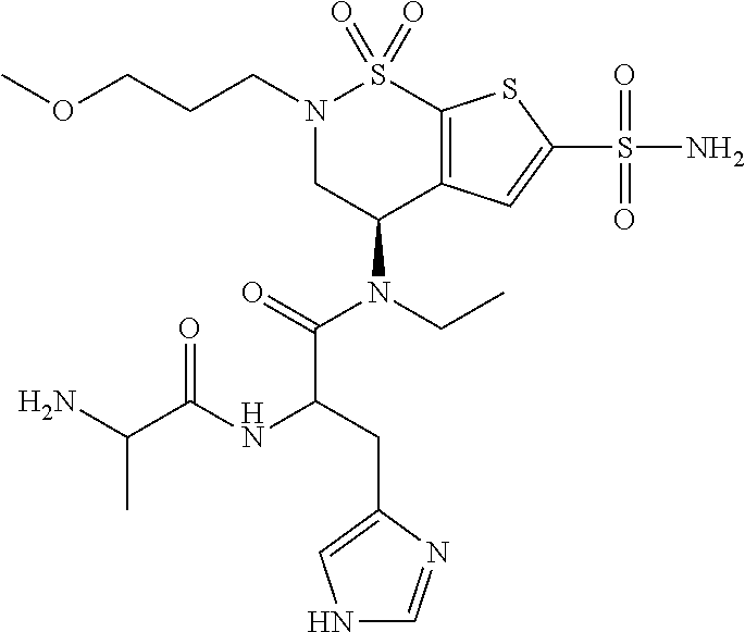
O(CCCN1CC(N(CC)C(=O)C(CC2=CNC=N2)NC(C(N)C)=O)C2=C(S1(=O)=O)SC(S(=O)(=O)N)=C2)C
